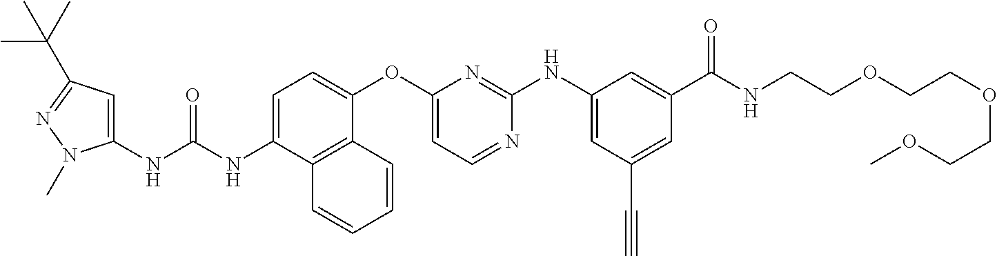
C1=C(NC(NC2=CC(C(C)(C)C)=NN2C)=O)C2=C(C(OC3=CC=NC(NC4=CC(C#C)=CC(C(NCCOCCOCCOC)=O)=C4)=N3)=C1)C=CC=C2
